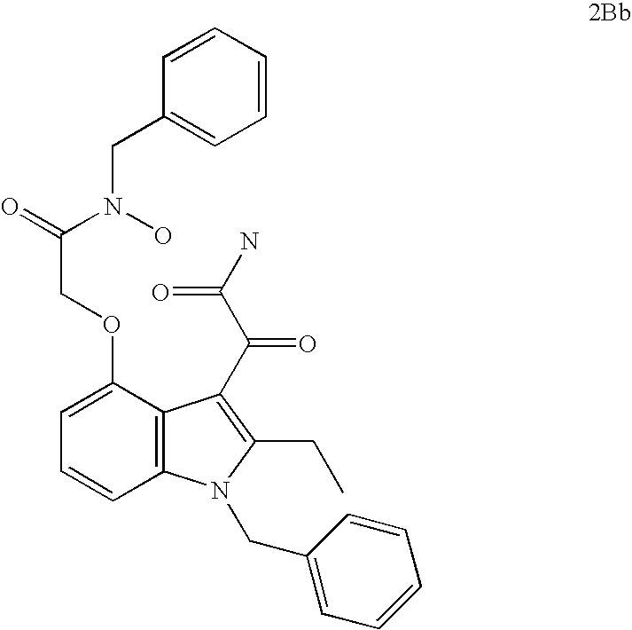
C1=CC=CC(CN(C(=O)COC2=CC=CC3=C2C(C(C(N)=O)=O)=C(CC)N3CC2=CC=CC=C2)O)=C1
